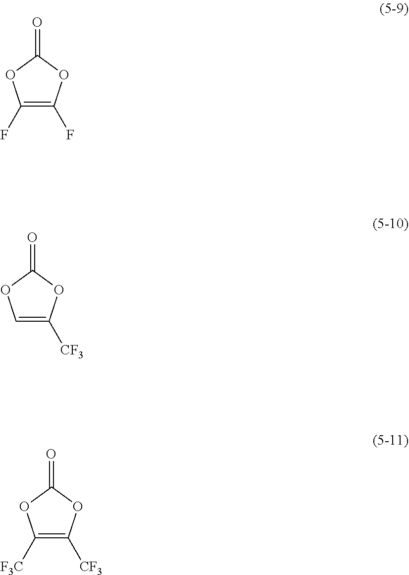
O=C1OC(F)=C(F)O1.O=C1OC([CF3])=CO1.O=C1OC([CF3])=C([F3C])O1
